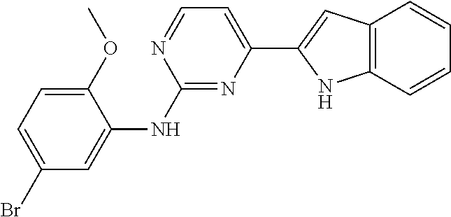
C12=C(C=CC=C1)NC(C1=CC=NC(NC3=CC(Br)=CC=C3OC)=N1)=C2
